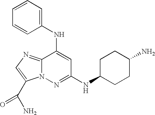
C12=NC=C(C(N)=O)N1N=C(NC1CCC(N)CC1)C=C2NC1=CC=CC=C1
